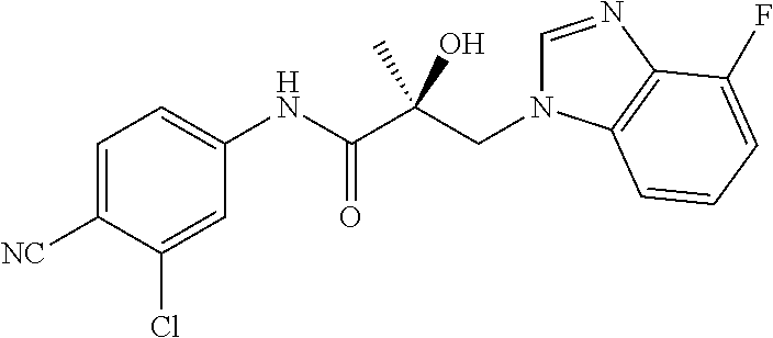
C1=C([NC])C(Cl)=CC(NC(C(CN2C=NC3=C2C=CC=C3F)(C)O)=O)=C1
